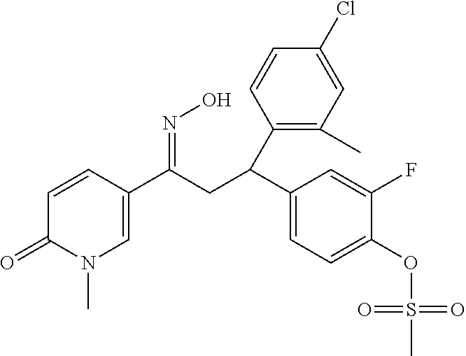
C1(C(CC(C2=CN(C)C(=O)C=C2)=NO)C2=C(C)C=C(Cl)C=C2)=CC=C(OS(C)(=O)=O)C(F)=C1
